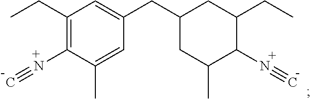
CCC1=C(N#C)C(C)=CC(CC2CC(C)C(N#C)C(CC)C2)=C1
